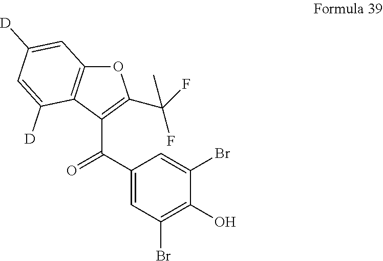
O1C2=C(C(C(C3=CC(Br)=C(O)C(Br)=C3)=O)=C1C(F)(F)C)C([D])=CC([D])=C2
